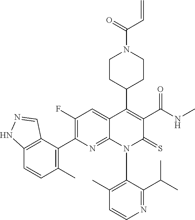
C1=CN=C(C(C)C)C(N2C(=S)C(C(NC)=O)=C(C3CCN(C(C=C)=O)CC3)C3=CC(F)=C(C4=C(C)C=CC5=C4C=NN5)N=C23)=C1C
